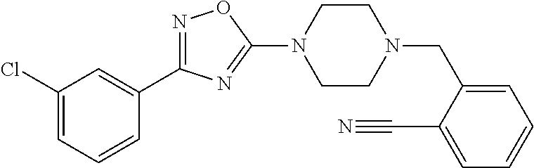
N1=C(C2=CC(Cl)=CC=C2)N=C(N2CCN(CC3=CC=CC=C3C#N)CC2)O1
